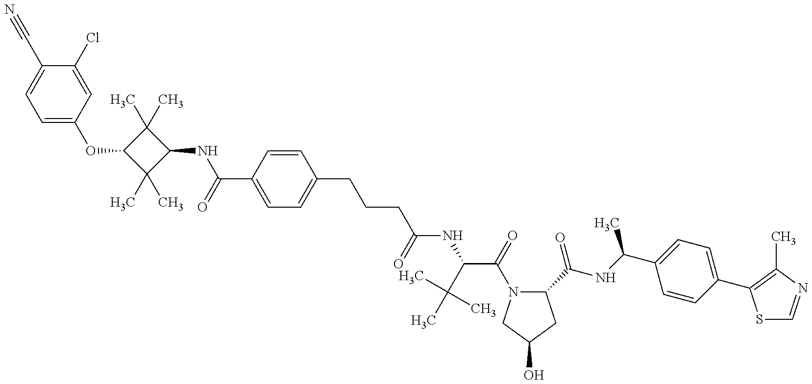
C1=C(OC2C(C)(C)C(NC(=O)C3=CC=C(CCCC(=O)NC(C(C)(C)C)C(=O)N4C(C(=O)NC(C5=CC=C(C6=C(C)N=CS6)C=C5)C)CC(O)C4)C=C3)C2(C)C)C=C(Cl)C(C#N)=C1
